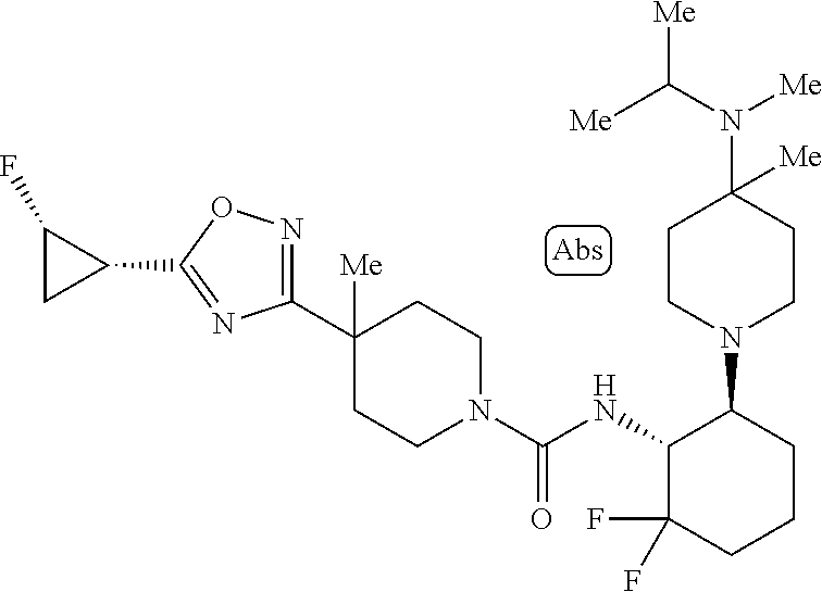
C1(C2([Me])CCN(C(NC3C(F)(F)CCCC3N3CCC(N(C([Me])[Me])[Me])([Me])CC3)=O)CC2)=NOC(C2CC2F)=N1
